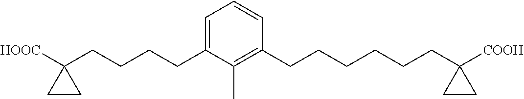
C1=C(CCCCC2([HOOC])CC2)C(C)=C(CCCCCCC2([COOH])CC2)C=C1
